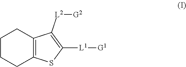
C1CCC2=C(C1)C([L2][G2])=C([L1][G1])S2
